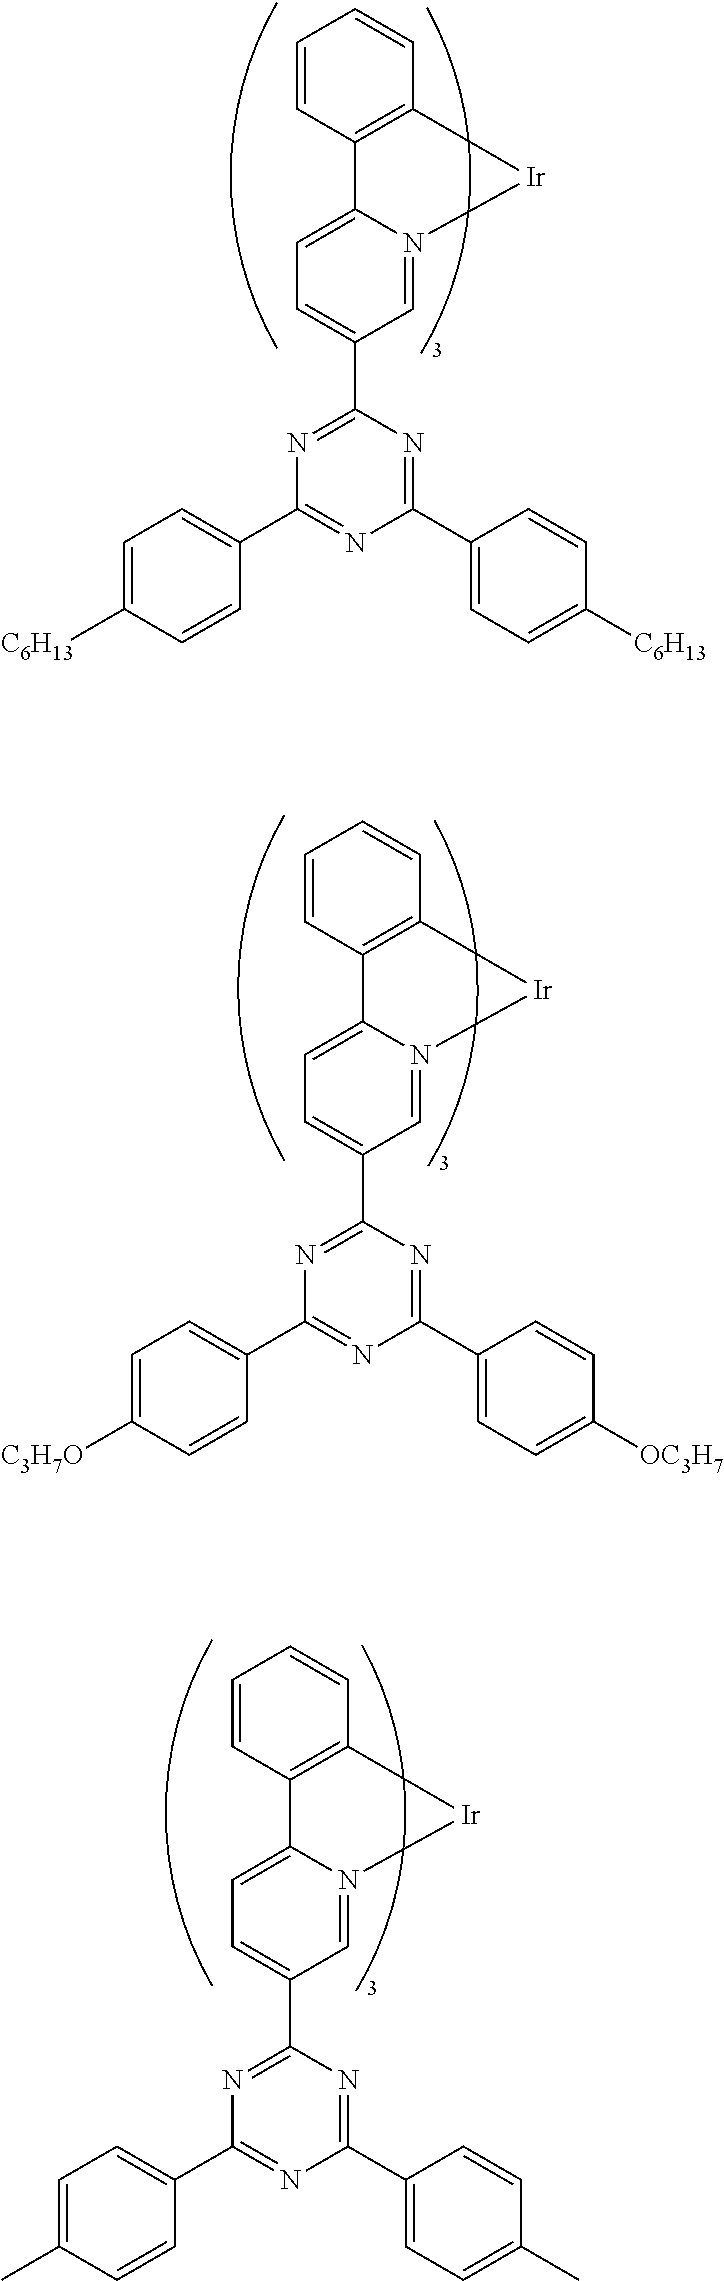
C1=CC2=C(C=C1)[Ir]N1=CC(C3=NC(C4=CC=C([C6H13])C=C4)=NC(C4=CC=C([C6H13])C=C4)=N3)=CC=C21.C1=CC2=C(C=C1)[Ir]N1=CC(C3=NC(C4=CC=C([C3H7O])C=C4)=NC(C4=CC=C([OC3H7])C=C4)=N3)=CC=C21.C1=CC2=C(C=C1)[Ir]N1=CC(C3=NC(C4=CC=C(C)C=C4)=NC(C4=CC=C(C)C=C4)=N3)=CC=C21
